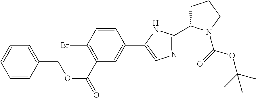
C1=CC=C(COC(=O)C2=C(Br)C=CC(C3=CN=C(C4CCCN4C(=O)OC(C)(C)C)N3)=C2)C=C1
